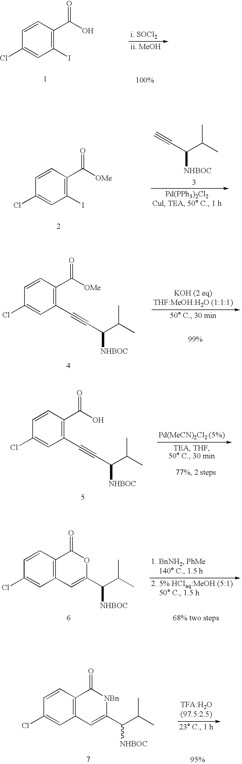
C1(Cl)=CC(I)=C(C(O)=O)C=C1.C1(Cl)=CC(I)=C(C([OMe])=O)C=C1.C#CC(C(C)C)[NHBOC].C1(Cl)=CC(C#CC([NHBOC])C(C)C)=C(C([OMe])=O)C=C1.C1(Cl)=CC(C#CC([NHBOC])C(C)C)=C(C(O)=O)C=C1.C1(Cl)=CC2=C(C=C1)C(=O)OC(C([NHBOC])C(C)C)=C2.C1(Cl)=CC2=C(C=C1)C(=O)[NBn]C(C([NHBOC])C(C)C)=C2
